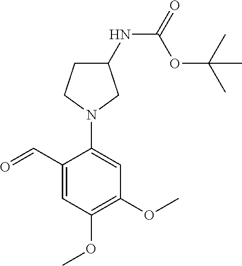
O=CC1=CC(OC)=C(OC)C=C1N1CC(NC(=O)OC(C)(C)C)CC1
